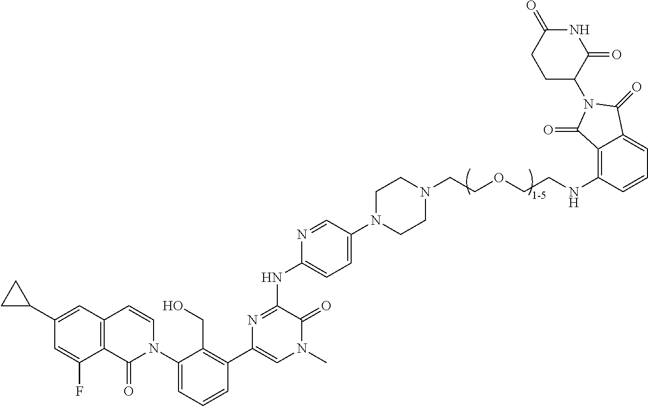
C12=C(C=C(C3CC3)C=C1F)C=CN(C1=CC=CC(C3=CN(C)C(=O)C(NC4=CC=C(N5CCN(CCOCCNC6=C7C(=CC=C6)C(=O)N(C6C(=O)NC(=O)CC6)C7=O)CC5)C=N4)=N3)=C1CO)C2=O
